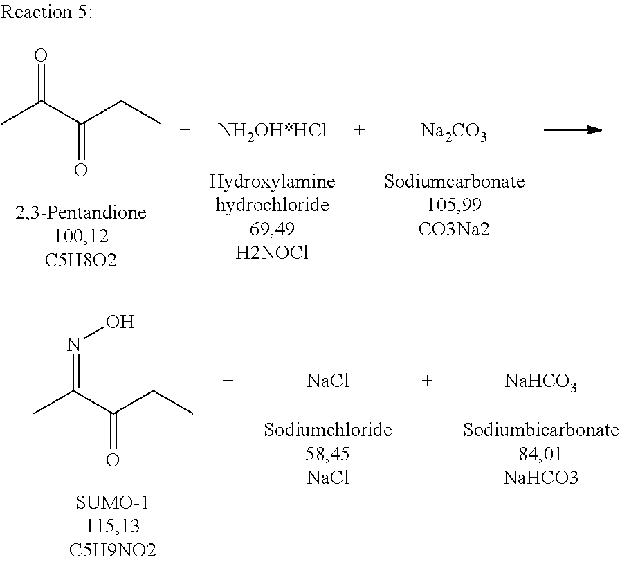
CC(C(CC)=O)=O.[Na2CO3].CC(C(CC)=O)=NO.[NaCl].[NaHCO3]
